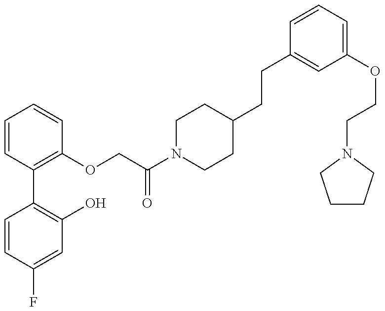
C1=CC(F)=CC(O)=C1C1=C(OCC(N2CCC(CCC3=CC(OCCN4CCCC4)=CC=C3)CC2)=O)C=CC=C1
